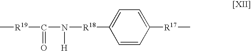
C[R19]C(=O)N([H])[R18]C1=CC=C([R17]C)C=C1
